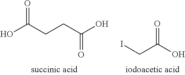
OC(CCC(O)=O)=O.ICC(O)=O
